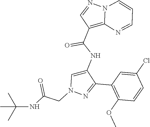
C1(C2=NN(CC(NC(C)(C)C)=O)C=C2NC(C2=C3N(N=C2)C=CC=N3)=O)=C(OC)C=CC(Cl)=C1
